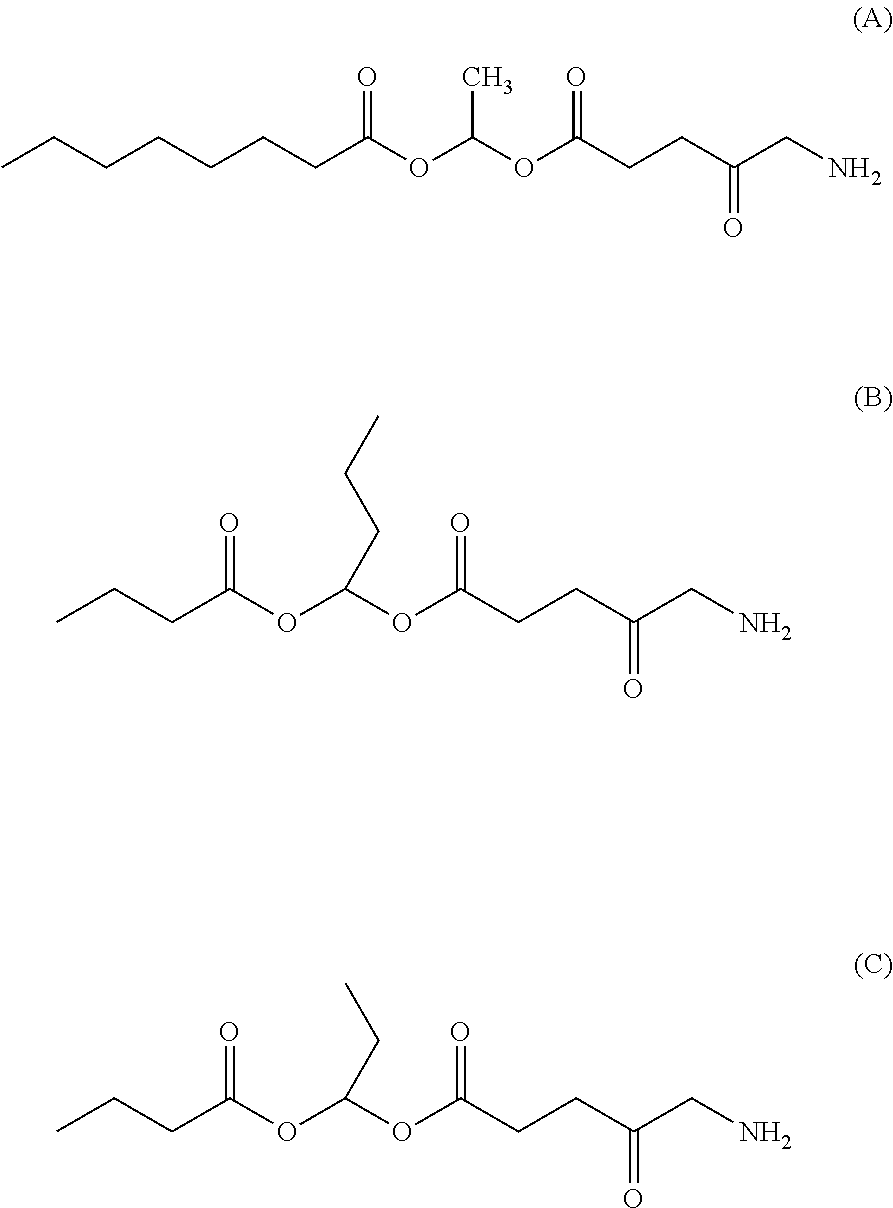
CCCCCCCC(OC(OC(CCC(=O)CN)=O)C)=O.CCCC(OC(OC(CCC(=O)CN)=O)CCC)=O.CCCC(OC(OC(CCC(=O)CN)=O)CC)=O
